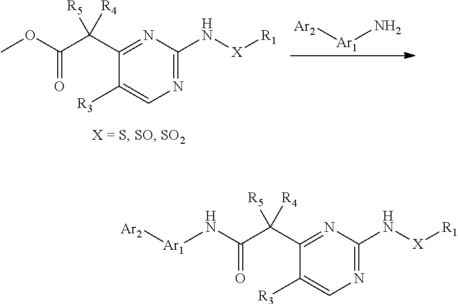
N1=C(N[X][R1])N=C(C(C(OC)=O)([R5])[R4])C([R3])=C1.[Ar2][Ar1]N.N1=C(N[X][R1])N=C(C(C(N[Ar1][Ar2])=O)([R5])[R4])C([R3])=C1
